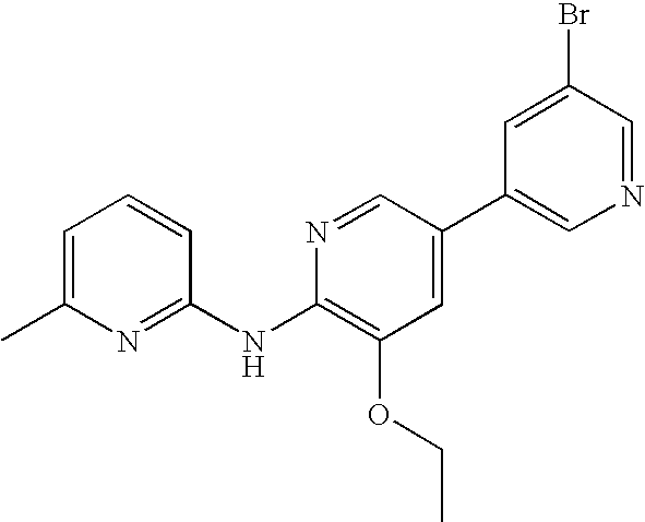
C1=C(C)N=C(NC2=C(OCC)C=C(C3=CN=CC(Br)=C3)C=N2)C=C1
